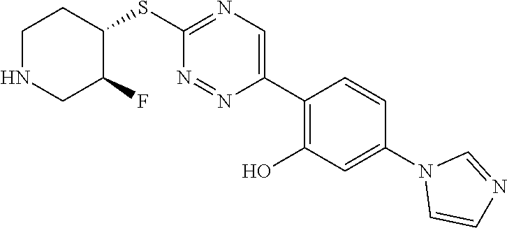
S(C1=NC=C(C2=C(O)C=C(N3C=CN=C3)C=C2)N=N1)C1CCNCC1F
